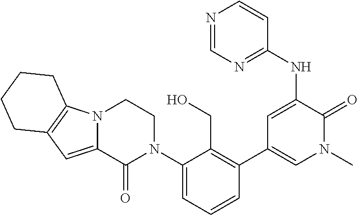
N(C1=CC(C2=C(CO)C(N3CCN4C(=CC5=C4CCCC5)C3=O)=CC=C2)=CN(C)C1=O)C1=NC=NC=C1
